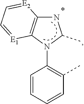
C1=CC=CC(C)=C1N1C(C)NC2=C1[E1]=CC=[E2]2
